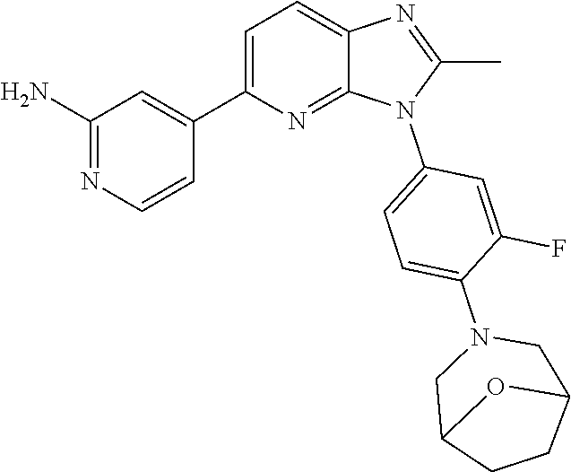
C1(C)=NC2=CC=C(C3=CC(N)=NC=C3)N=C2N1C1=CC=C(N2CC3CCC(C2)O3)C(F)=C1
